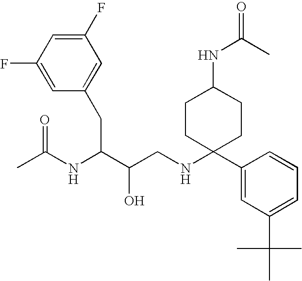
C1(F)=CC(F)=CC(CC(NC(C)=O)C(O)CNC2(C3=CC(C(C)(C)C)=CC=C3)CCC(NC(C)=O)CC2)=C1
